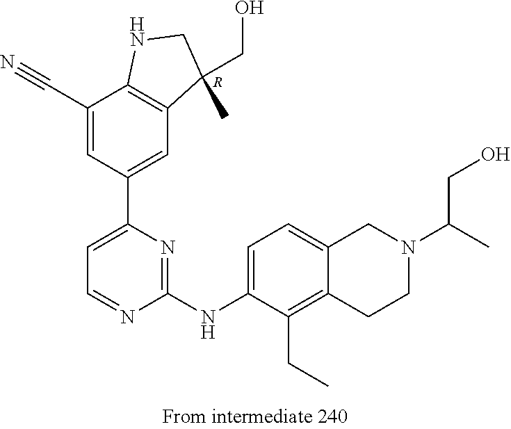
[R].C12=C(C(CO)(C)CN1)C=C(C1=CC=NC(NC3=CC=C4C(=C3CC)CCN(C(CO)C)C4)=N1)C=C2C#N
